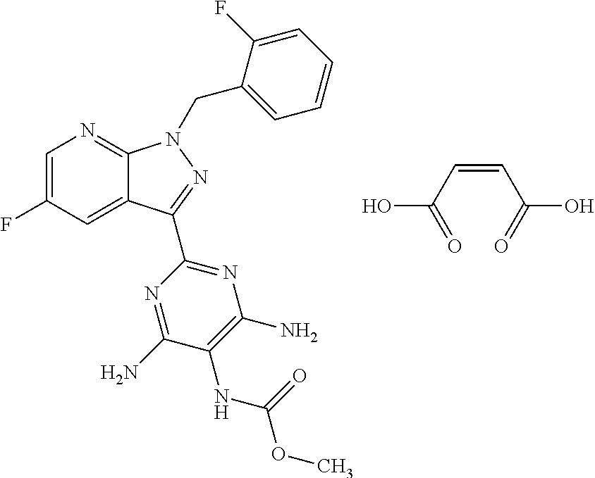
C1=C(F)C=C2C(=N1)N(CC1=CC=CC=C1F)N=C2C1=NC(N)=C(NC(OC)=O)C(N)=N1.OC(C=CC(O)=O)=O
